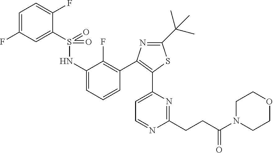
C1(F)=CC=C(F)C(S(=O)(NC2=CC=CC(C3=C(C4=CC=NC(CCC(=O)N5CCOCC5)=N4)SC(C(C)(C)C)=N3)=C2F)=O)=C1
